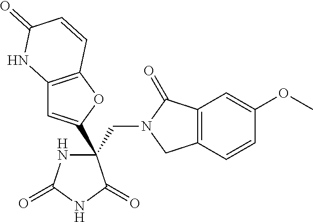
C(C1(C2=CC3=C(O2)C=CC(=O)N3)NC(=O)NC1=O)N1CC2=C(C1=O)C=C(OC)C=C2
